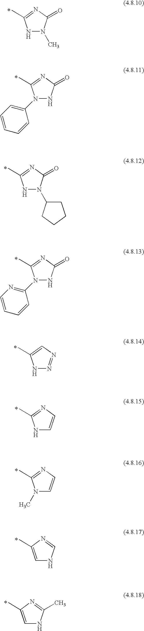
N1N(C)C(=O)N=C1C.N1(C2=CC=CC=C2)NC(=O)N=C1C.N1(C2=NC=CC=C2)NC(=O)N=C1C.N1N=NC=C1C.N1C=CN=C1C.N1(C)C=CN=C1C.C1=C(C)N=CN1.C1=C(C)N=C(C)N1.N1N(C2CCCC2)C(=O)N=C1C
